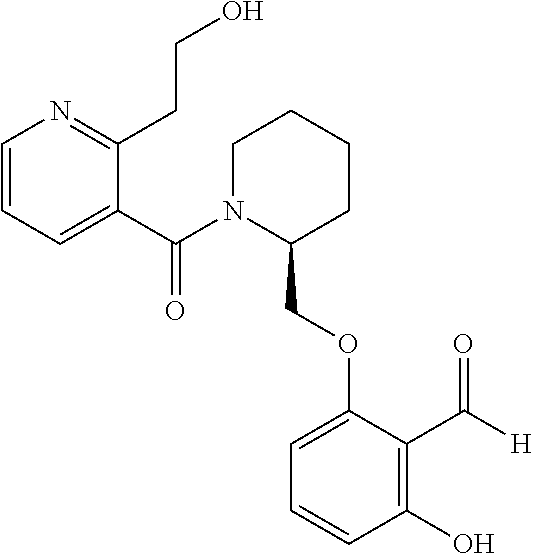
C1=CC=C(C(N2C(COC3=CC=CC(O)=C3C([H])=O)CCCC2)=O)C(CCO)=N1
